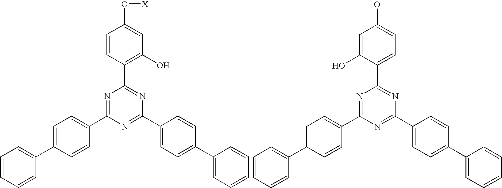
C1=CC=CC=C1C1=CC=C(C2=NC(C3=C(O)C=C(O[X]OC4=CC=C(C5=NC(C6=CC=C(C7=CC=CC=C7)C=C6)=NC(C6=CC=C(C7=CC=CC=C7)C=C6)=N5)C(O)=C4)C=C3)=NC(C3=CC=C(C4=CC=CC=C4)C=C3)=N2)C=C1
